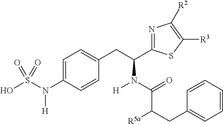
C1=C(N(S(O)(=O)=O)[H])C=CC(CC(N(C(=O)C(CC2=CC=CC=C2)[R5a])[H])C2=NC([R2])=C([R3])S2)=C1
